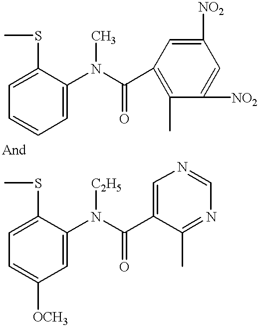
C1=C(N(C(C2=CN=CN=C2C)=O)[C2H5])C(SC)=CC=C1[OCH3].C1=C(N(C(C2=C(C)C([NO2])=CC([NO2])=C2)=O)C)C(SC)=CC=C1
